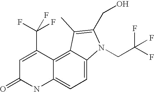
C12=CC=C3C(=C1C(C(F)(F)F)=CC(=O)N2)C(C)=C(CO)N3CC(F)(F)F
